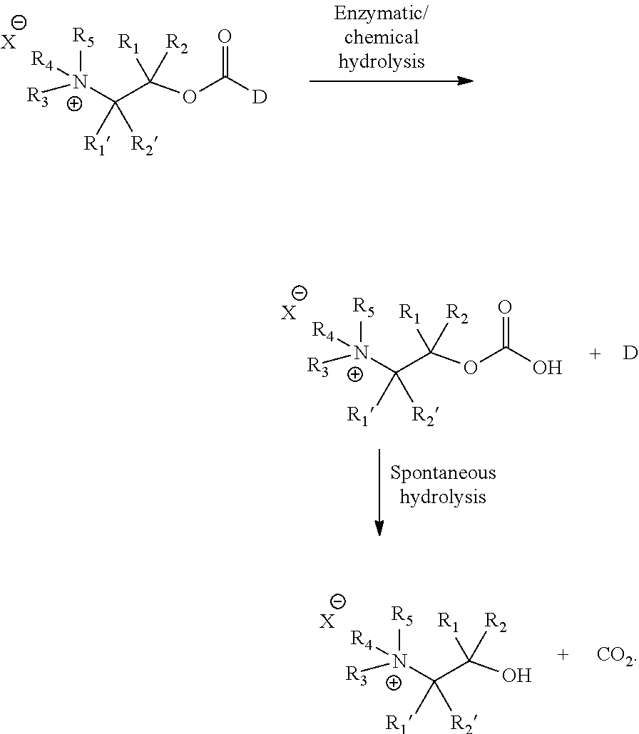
[N+](C(C(OC([D])=O)([R1])[R2])([R1])[R2])([R5])([R4])[R3].[X].[D].[N+](C(C(OC(O)=O)([R1])[R2])([R1])[R2])([R5])([R4])[R3].[X].[N+](C(C(O)([R1])[R2])([R1])[R2])([R5])([R4])[R3].[X].[CO2]
